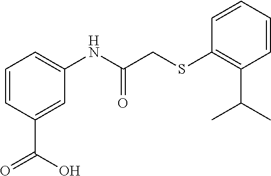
C1=CC(C(O)=O)=CC(NC(CSC2=C(C(C)C)C=CC=C2)=O)=C1
